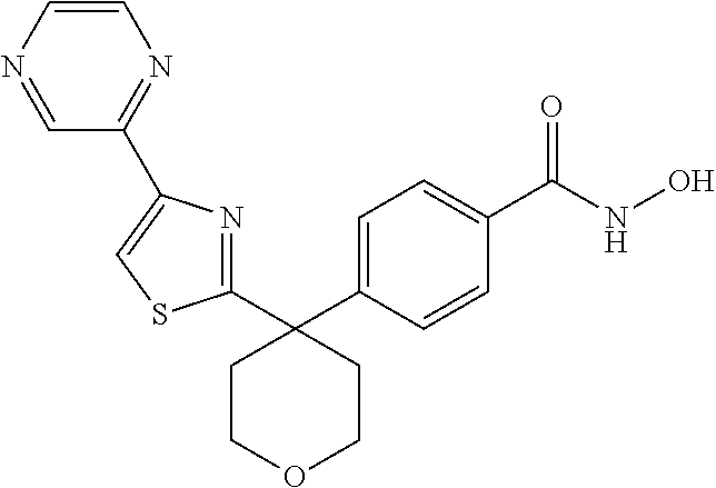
C1COCCC1(C1=NC(C2=NC=CN=C2)=CS1)C1=CC=C(C(NO)=O)C=C1
